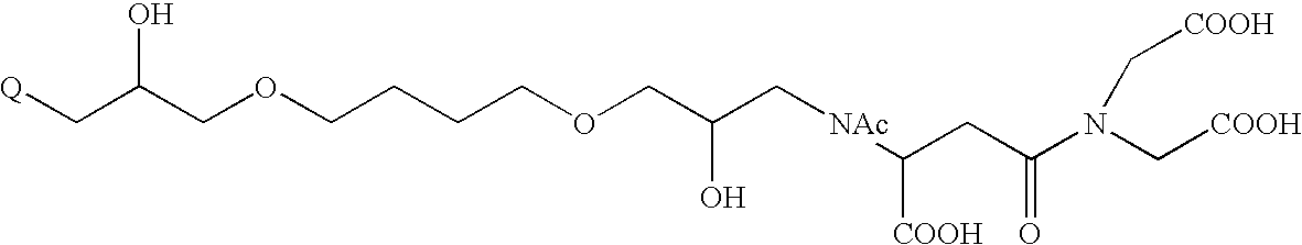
[Q]CC(COCCCCOCC(C[NAc]C([COOH])CC(N(C[COOH])C[COOH])=O)O)O
